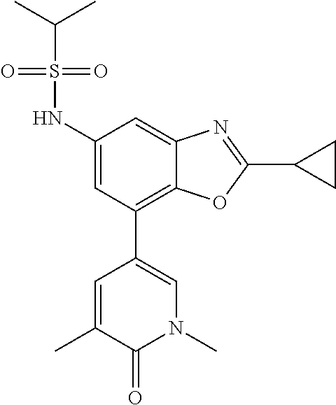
CC1=CC(C2=C3C(=CC(NS(C(C)C)(=O)=O)=C2)N=C(C2CC2)O3)=CN(C)C1=O
